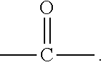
CC(=O)C
